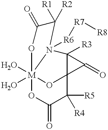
O1C(=O)C([R5])([R4])C23O[M]14(O)(O)OC(=O)C([R1])([R2])N4([R6][R7][R8])C2([R3])C3=O
